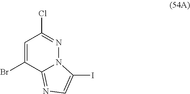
BrC1=CC(Cl)=NN2C1=NC=C2I
